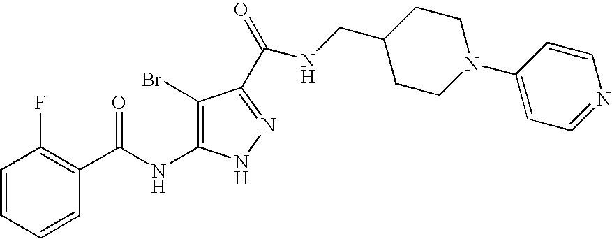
C1=CC=CC(C(NC2=C(Br)C(C(=O)NCC3CCN(C4=CC=NC=C4)CC3)=NN2)=O)=C1F
